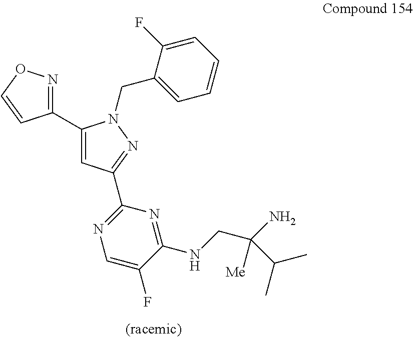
C1(C2=CC(C3=NC=C(F)C(NCC(N)([Me])C(C)C)=N3)=NN2CC2=CC=CC=C2F)=NOC=C1
